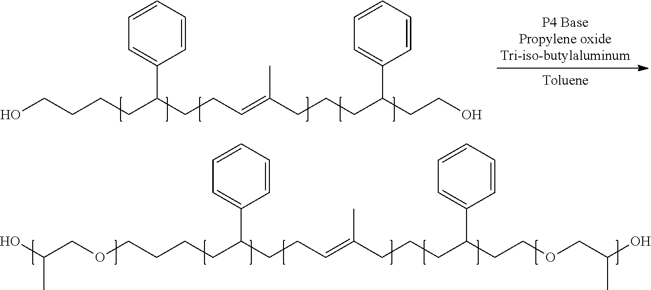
O(CCCCC(CCC=C(CCCC(CCOCC(C)O)C1=CC=CC=C1)C)C1=CC=CC=C1)CC(C)O.OCCCCC(CCC=C(CCCC(CCO)C1=CC=CC=C1)C)C1=CC=CC=C1
